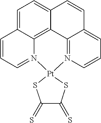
C1=C2C3=C4C(=C1)C=CC1=CC=CN(=C41)[Pt]1(N3=CC=C2)SC(=S)C(=S)S1
